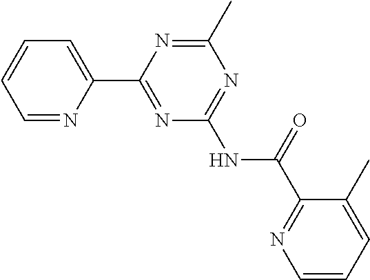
C1=NC(C2=NC(NC(C3=NC=CC=C3C)=O)=NC(C)=N2)=CC=C1
